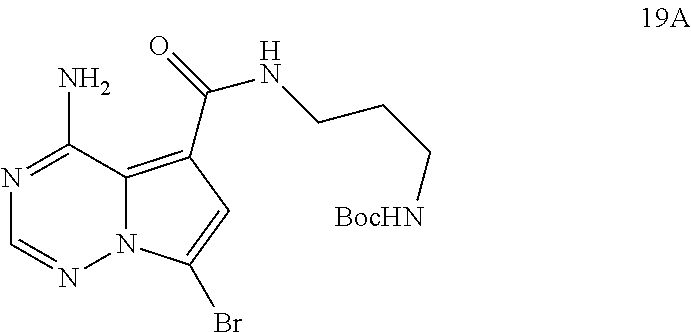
N1=C(N)C2=C(C(=O)NCCC[BocHN])C=C(Br)N2N=C1
